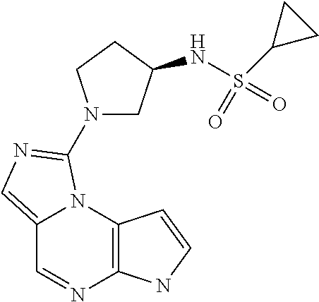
C12=CN=C(N3CC(NS(C4CC4)(=O)=O)CC3)N1C1=C(N=C2)NC=C1
